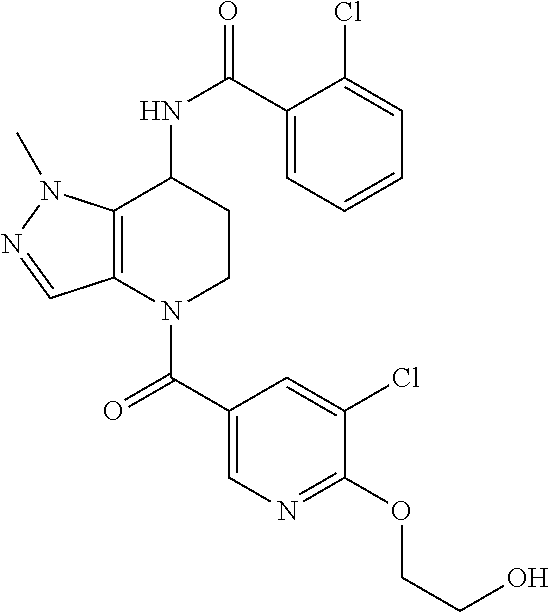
C1(C(=O)N2CCC(NC(=O)C3=CC=CC=C3Cl)C3=C2C=NN3C)=CN=C(OCCO)C(Cl)=C1
